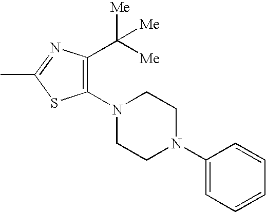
C1(C([Me])([Me])[Me])=C(N2CCN(C3=CC=CC=C3)CC2)SC(C)=N1
